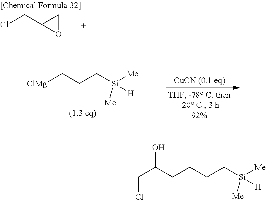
[ClMg]CCC[Si]([Me])([Me])[H].ClCC1OC1.C(CCC[Si]([Me])([Me])[H])C(CCl)O
